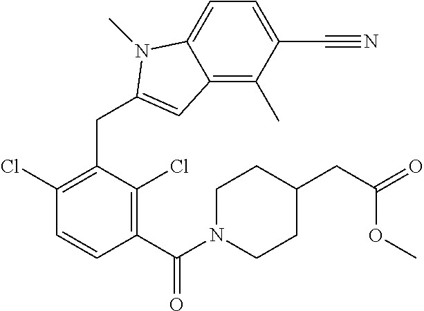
C1(C(N2CCC(CC(=O)OC)CC2)=O)=C(Cl)C(CC2=CC3=C(C)C(C#N)=CC=C3N2C)=C(Cl)C=C1
